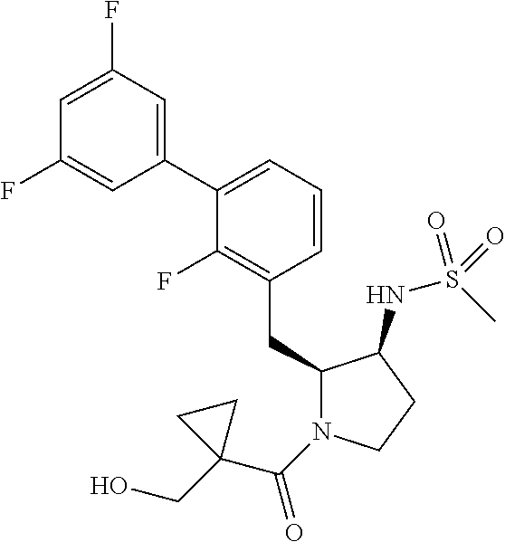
C1(C2=CC=CC(CC3N(C(C4(CO)CC4)=O)CCC3NS(C)(=O)=O)=C2F)=CC(F)=CC(F)=C1
